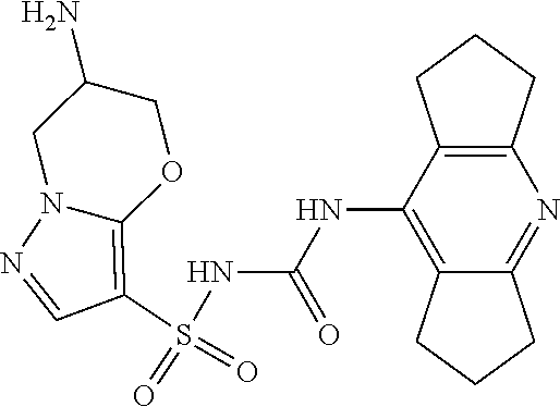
S(NC(NC1=C2C(=NC3=C1CCC3)CCC2)=O)(C1=C2N(N=C1)CC(N)CO2)(=O)=O
